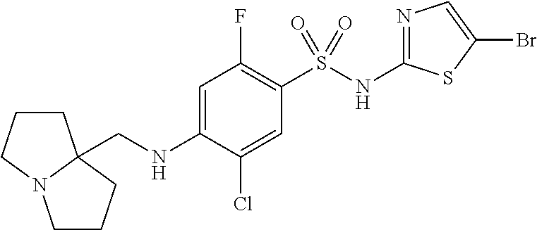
N1=C(NS(C2=C(F)C=C(NCC34CCCN3CCC4)C(Cl)=C2)(=O)=O)SC(Br)=C1
